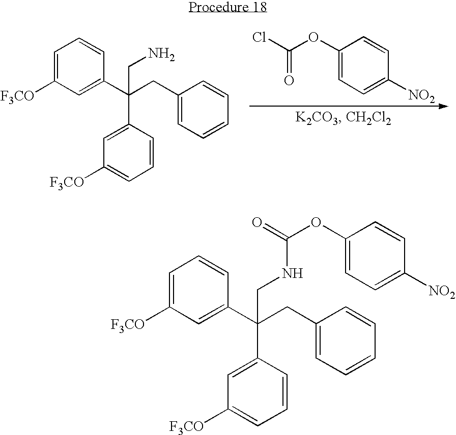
C1=C([F3CO])C=C(C(CC2=CC=CC=C2)(C2=CC([F3CO])=CC=C2)CN)C=C1.C1(OC(Cl)=O)=CC=C([NO2])C=C1.C1=C([F3CO])C=C(C(CC2=CC=CC=C2)(C2=CC([F3CO])=CC=C2)CNC(=O)OC2=CC=C([NO2])C=C2)C=C1
